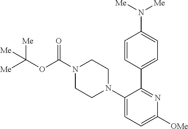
[Me]C(OC(N1CCN(C2=CC=C([OMe])N=C2C2=CC=C(N([Me])[Me])C=C2)CC1)=O)([Me])[Me]
